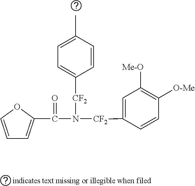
C1=COC(C(=O)N([CF2]C2=CC=C(C)C=C2)[CF2]C2=CC([Me-O])=C([O-Me])C=C2)=C1
